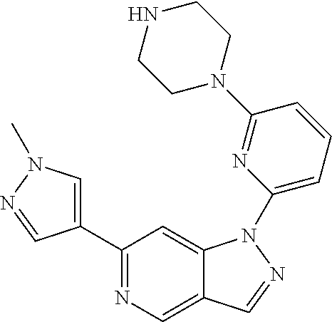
C1(C2=CN(C)N=C2)=NC=C2C(=C1)N(C1=CC=CC(N3CCNCC3)=N1)N=C2
